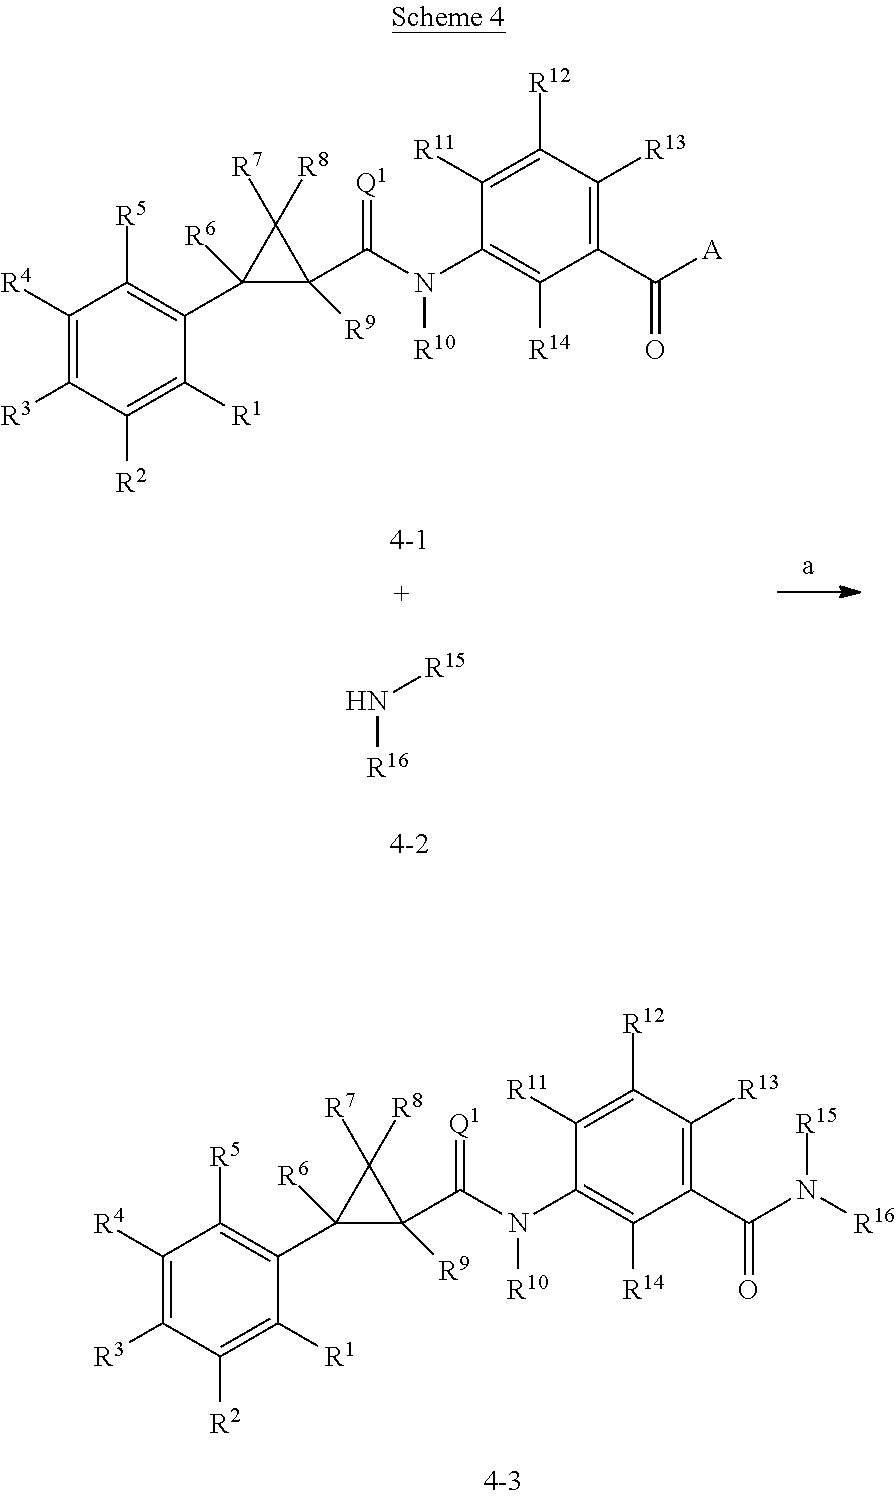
C1([R4])=C([R3])C([R2])=C([R1])C(C2([R6])C(C(N([R10])C3=C([R14])C(C([A])=O)=C([R13])C([R12])=C3[R11])=[Q1])([R9])C2([R7])[R8])=C1[R5].[R16]N[R15].C1([R4])=C([R3])C([R2])=C([R1])C(C2([R6])C(C(N([R10])C3=C([R14])C(C(N([R16])[R15])=O)=C([R13])C([R12])=C3[R11])=[Q1])([R9])C2([R7])[R8])=C1[R5]
